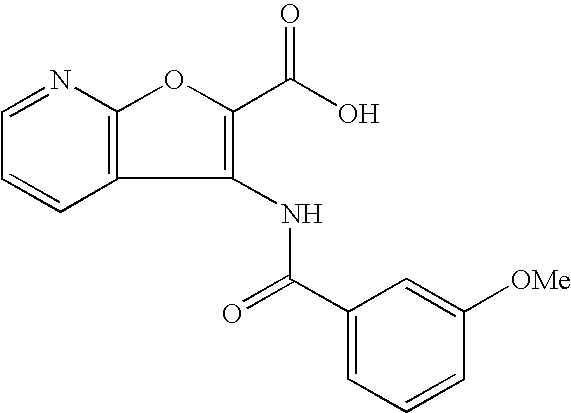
C12=C(N=CC=C1)OC(C(O)=O)=C2NC(=O)C1=CC=CC([OMe])=C1
